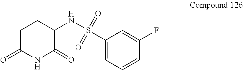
C1C(=O)NC(=O)C(NS(C2=CC=CC(F)=C2)(=O)=O)C1
